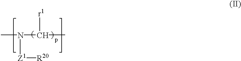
CN([Z1][R20])C(C)[r1]
